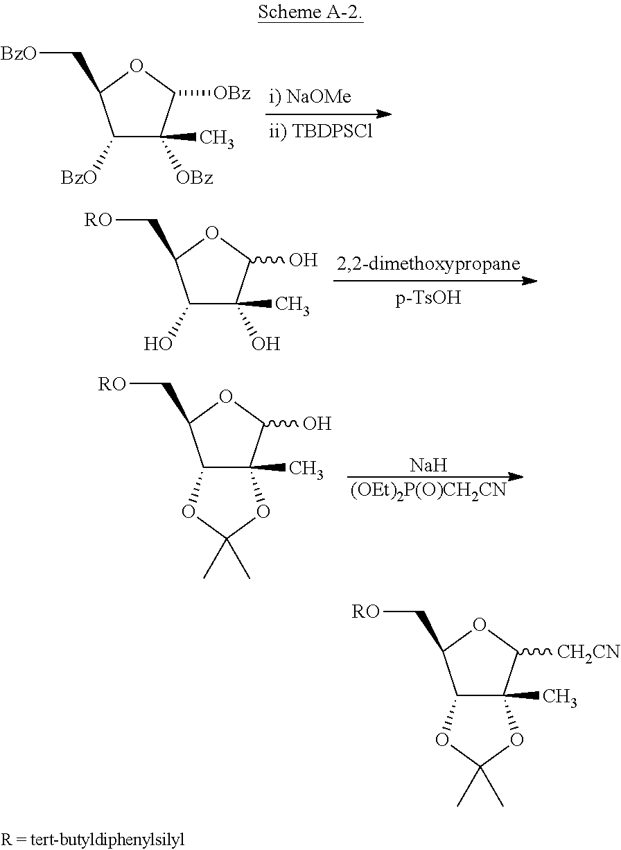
C1([BzO])C([OBz])(C)C([OBz])OC1C[BzO].C1(O)C(O)(C)C(O)OC1C[RO].C12C(C)(C(O)OC1C[RO])OC(C)(C)O2.[Na].[(OEt)2P(O)CH2CN].C12C(C)(C([CH2CN])OC1C[RO])OC(C)(C)O2
